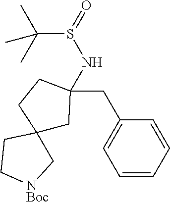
C(S(=O)NC1(CC2=CC=CC=C2)CC2(C[NBoc]CC2)CC1)(C)(C)C
